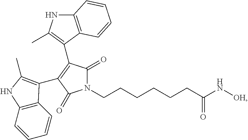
C(CCCCCC(N[OH])=O)N1C(=O)C(C2=C(C)NC3=C2C=CC=C3)=C(C2=C(C)NC3=C2C=CC=C3)C1=O
